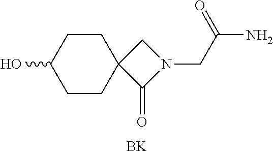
C1CC(O)CCC12C(=O)N(CC(=O)N)C2.[BK]
